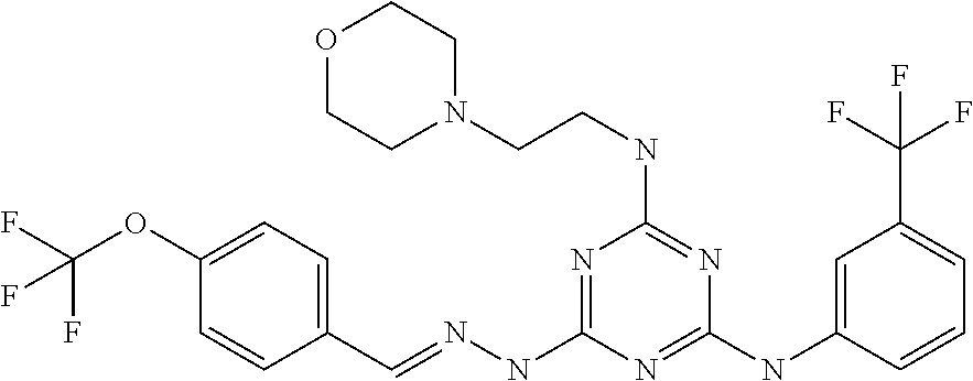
C1(C=NNC2=NC(NCCN3CCOCC3)=NC(NC3=CC(C(F)(F)F)=CC=C3)=N2)=CC=C(OC(F)(F)F)C=C1
